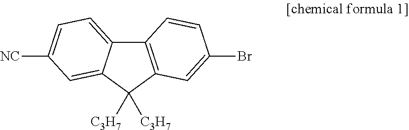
C12=CC=C([NC])C=C1C([C3H7])([C3H7])C1=C2C=CC(Br)=C1
